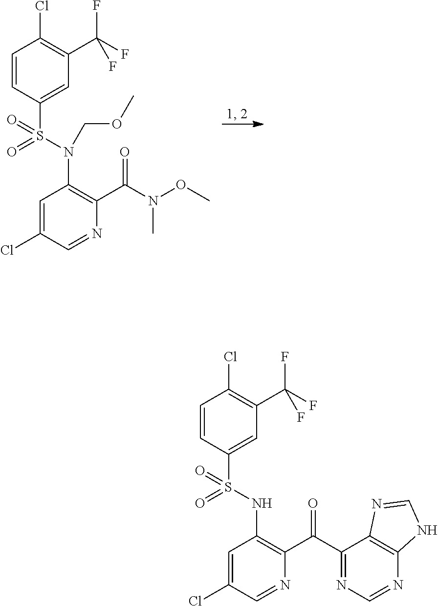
C1=C(Cl)C=NC(C(N(OC)C)=O)=C1N(S(C1=CC(C(F)(F)F)=C(Cl)C=C1)(=O)=O)COC.C1=C(Cl)C=NC(C(C2=NC=NC3=C2N=CN3)=O)=C1NS(C1=CC(C(F)(F)F)=C(Cl)C=C1)(=O)=O
